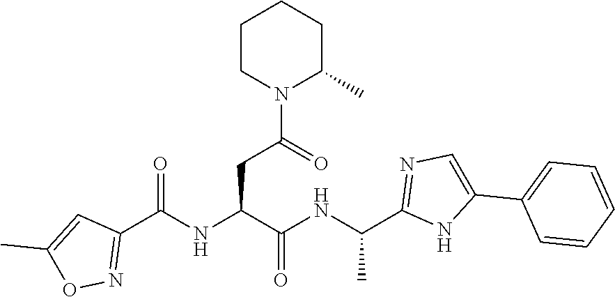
C1CN(C(CC(C(NC(C2=NC=C(C3=CC=CC=C3)N2)C)=O)NC(C2=NOC(C)=C2)=O)=O)C(C)CC1
